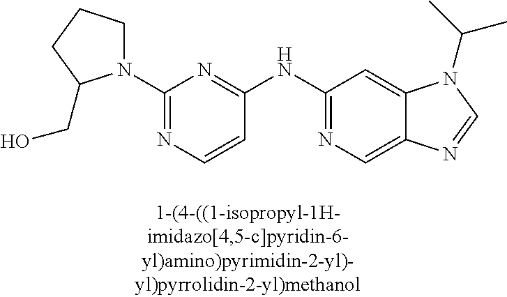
C1=CC(NC2=NC=C3C(=C2)N(C(C)C)C=N3)=NC(N2CCCC2CO)=N1
